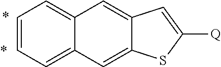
C1=CC=C2C(=C1)C=C1C(=C2)SC([Q])=C1
